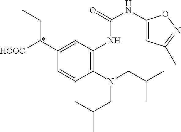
C1(N(CC(C)C)CC(C)C)=C(NC(NC2=CC(C)=NO2)=O)C=C(C([HOOC])CC)C=C1
